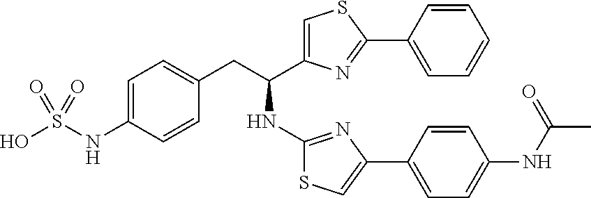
C1=C(NS(O)(=O)=O)C=CC(CC(NC2=NC(C3=CC=C(NC(=O)C)C=C3)=CS2)C2=CSC(C3=CC=CC=C3)=N2)=C1
